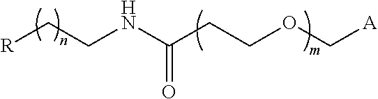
[R]CCNC(CCOC[A])=O
